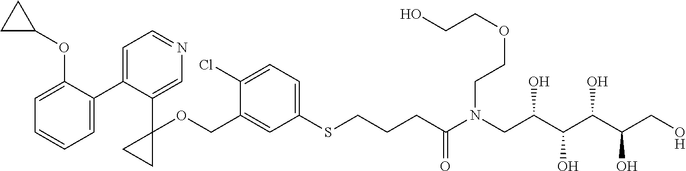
C1=C(COC2(C3=CN=CC=C3C3=CC=CC=C3OC3CC3)CC2)C(Cl)=CC=C1SCCCC(N(CC(C(C(C(CO)O)O)O)O)CCOCCO)=O
